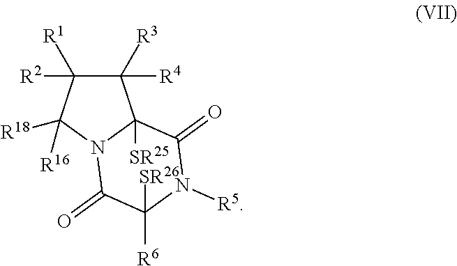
C1([R4])([R3])C2([SR25])N(C([R18])([R16])C1([R1])[R2])C(=O)C([R6])([SR26])N([R5])C2=O
